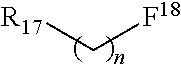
[R17]C[F18]
